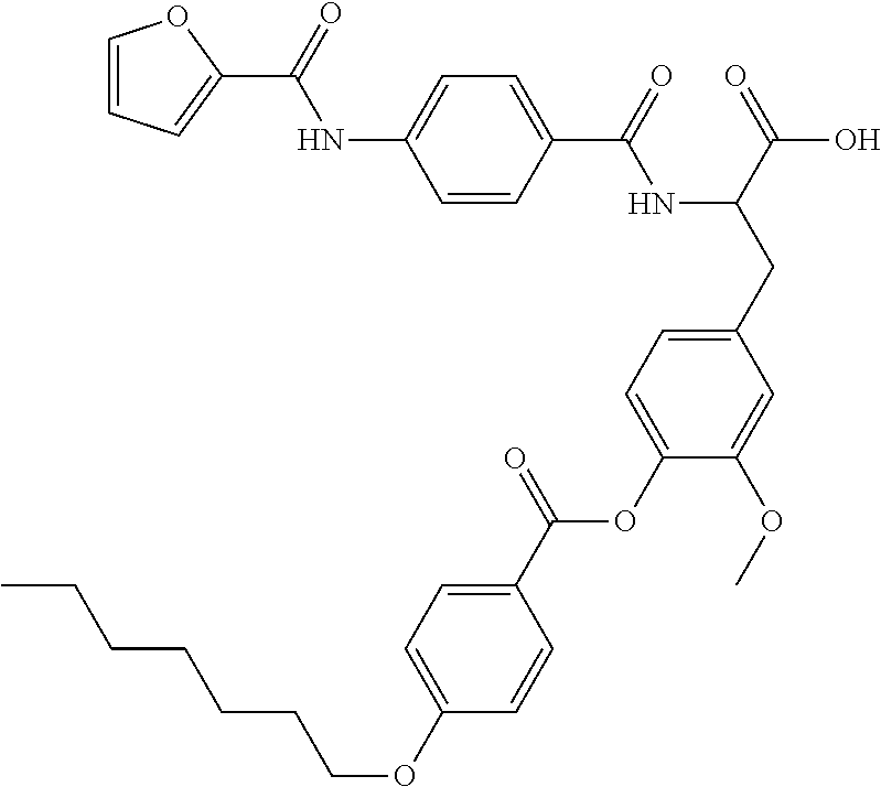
C1=CC(C(=O)NC(CC2=CC=C(OC(C3=CC=C(OCCCCCCC)C=C3)=O)C(OC)=C2)C(=O)O)=CC=C1NC(=O)C1=CC=CO1
